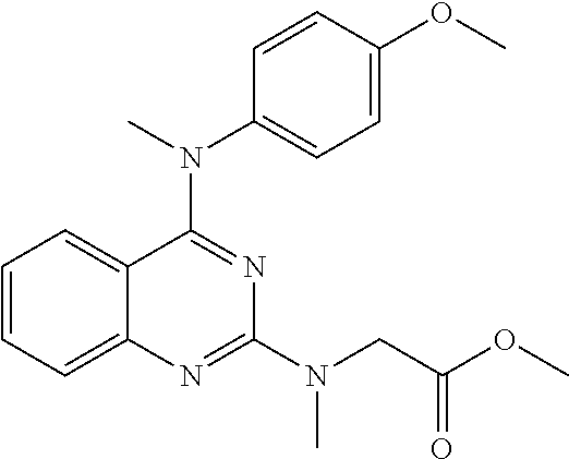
C12=CC=CC=C1N=C(N(CC(OC)=O)C)N=C2N(C)C1=CC=C(OC)C=C1
